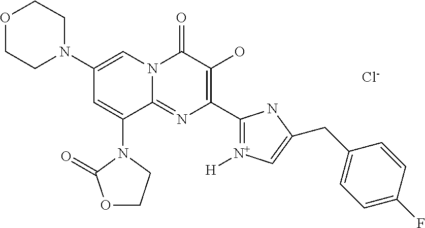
C1N(C2=CN3C(=NC(C4=[N+]([H])C=C(CC5=CC=C(F)C=C5)N4)=C(O)C3=O)C(N3C(=O)OCC3)=C2)CCOC1.[Cl-]
